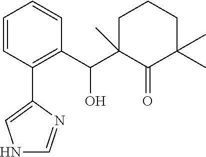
C1=CC(C2=CNC=N2)=C(C(C2(C)C(=O)C(C)(C)CCC2)O)C=C1
